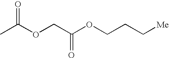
C(CC[Me])OC(COC(C)=O)=O
